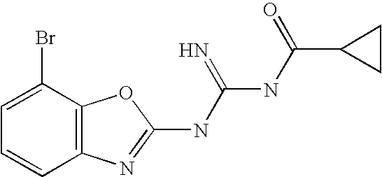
C12=C(N=C(NC(NC(=O)C3CC3)=N)O1)C=CC=C2Br
